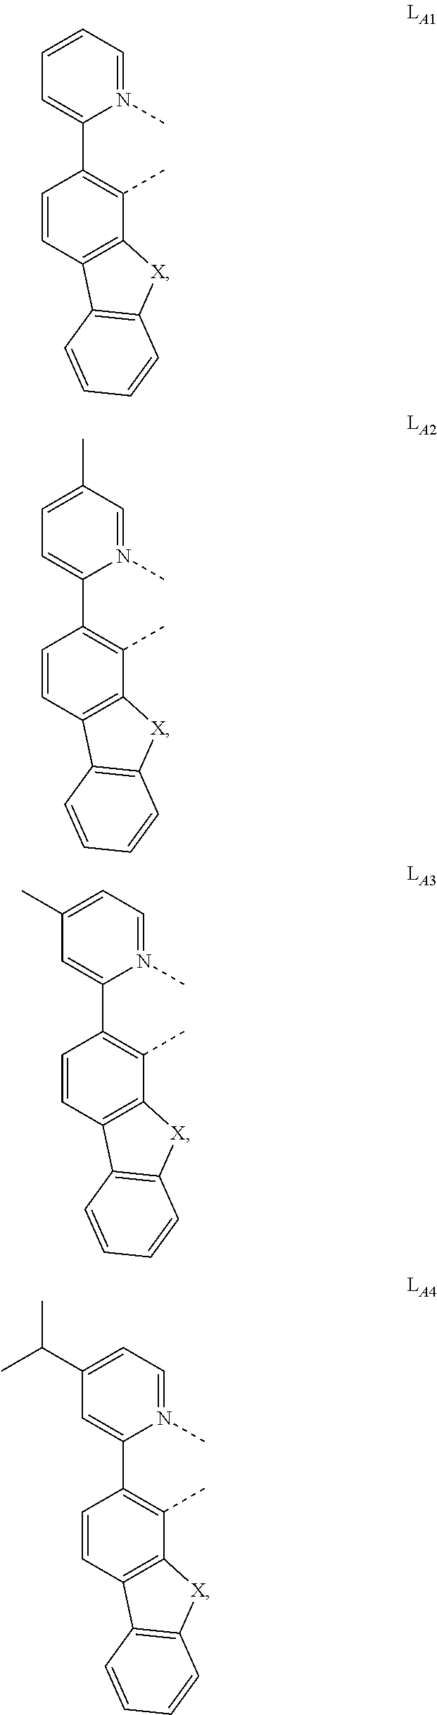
C1=CC2=C(C(C)=C1C1=CC=CC=N1C)[X]C1=C2C=CC=C1.C1=CC2=C(C(C)=C1C1=CC=C(C)C=N1C)[X]C1=C2C=CC=C1.C1=CC2=C(C(C)=C1C1=CC(C)=CC=N1C)[X]C1=C2C=CC=C1.C1=CC2=C(C(C)=C1C1=CC(C(C)C)=CC=N1C)[X]C1=C2C=CC=C1
